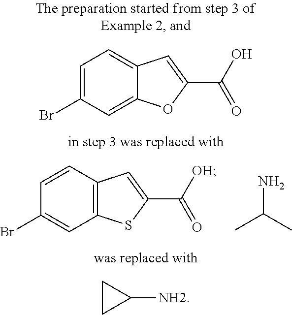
C12=C(C=CC(Br)=C1)C=C(C([OH])=O)S2.NC(C)C.C12=CC(Br)=CC=C1C=C(C(O)=O)O2.C1CC1[NH2]
